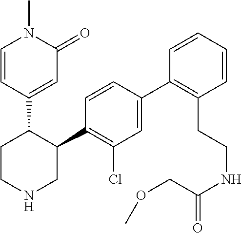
C1=C(C2=C(CCNC(COC)=O)C=CC=C2)C=CC(C2C(C3=CC(=O)N(C)C=C3)CCNC2)=C1Cl
